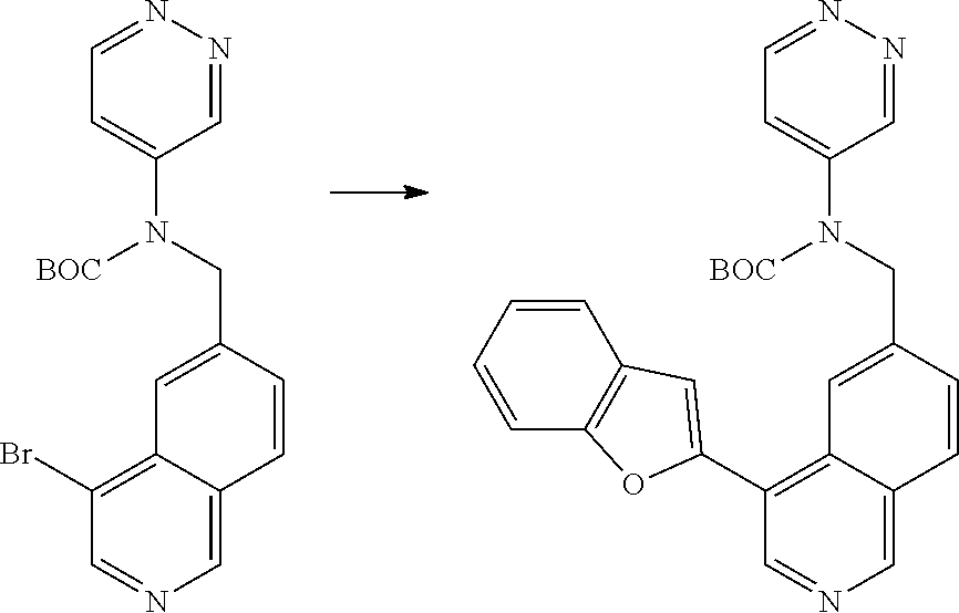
C1(C2=CC3=C(O2)C=CC=C3)=C2C(=CN=C1)C=CC(CN(C1=CC=NN=C1)[BOC])=C2.C1(Br)=C2C(=CN=C1)C=CC(CN(C1=CC=NN=C1)[BOC])=C2
